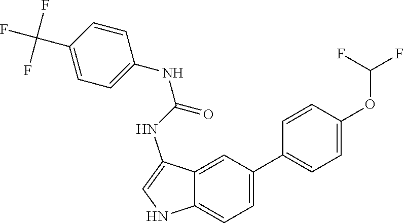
N(C1=CC=C(C(F)(F)F)C=C1)C(NC1=CNC2=CC=C(C3=CC=C(OC(F)F)C=C3)C=C12)=O
